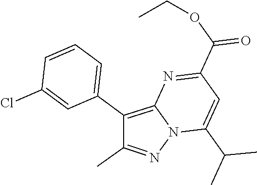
C1(C(OCC)=O)=NC2=C(C3=CC=CC(Cl)=C3)C(C)=NN2C(C(C)C)=C1
